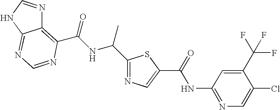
C12=C(C(NC(C3=NC=C(C(=O)NC4=NC=C(Cl)C(C(F)(F)F)=C4)S3)C)=O)N=CN=C1NC=N2
